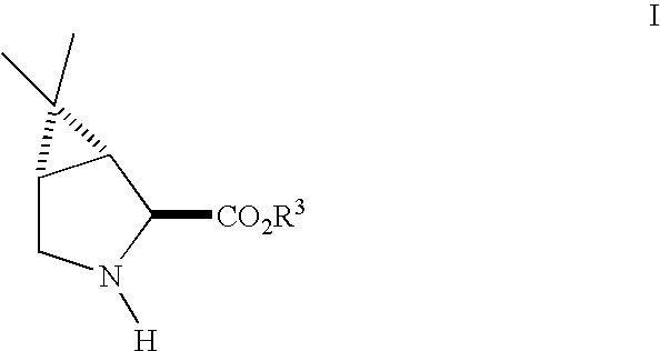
C12CN([H])C([CO2R3])C1C2(C)C
